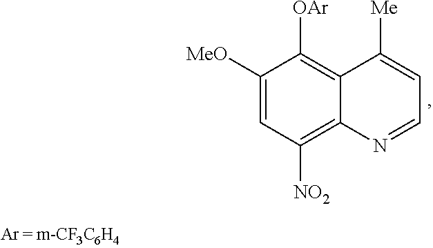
C1([MeO])=CC([NO2])=C2C(=C1[OAr])C([Me])=CC=N2
